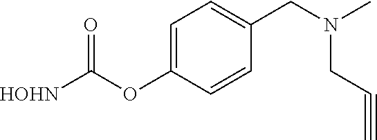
C1=C(OC([HOHN])=O)C=CC(CN(C)CC#C)=C1
